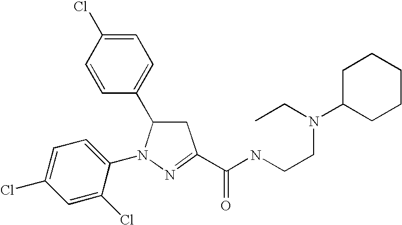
C1=C(Cl)C=CC(C2CC(C(NCCN(CC)C3CCCCC3)=O)=NN2C2=CC=C(Cl)C=C2Cl)=C1
